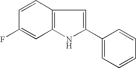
C1=CC2=C(C=C1F)NC(C1=CC=CC=C1)=C2
